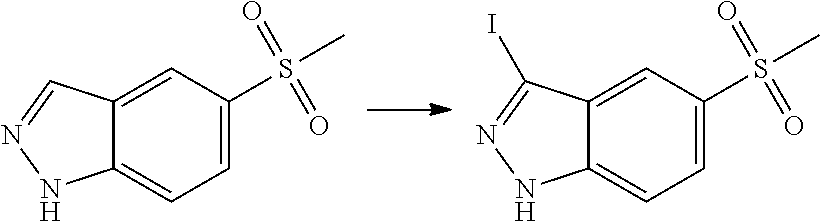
C1=C(S(C)(=O)=O)C=C2C(=C1)NN=C2.C1=C(S(C)(=O)=O)C=C2C(=C1)NN=C2I
